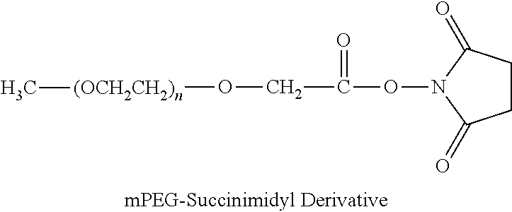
C(ON1C(=O)CCC1=O)(=O)CO[(OCH2CH2)n]C
